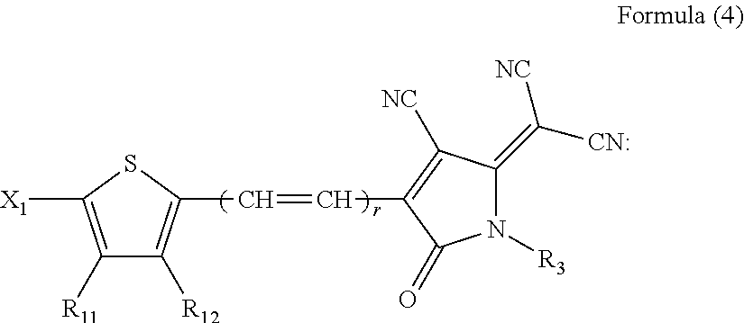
[X1]C1=C([R11])C([R12])=C(C=CC2=C([NC])C(=C([CN:])[NC])N([R3])C2=O)S1
